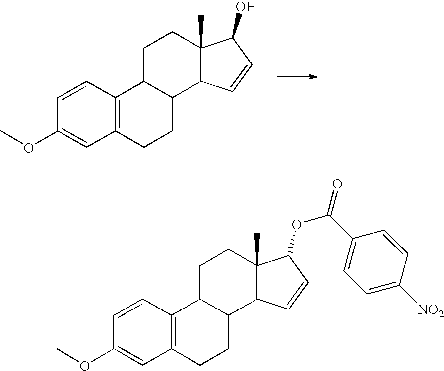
C1=CC2=C(C=C1OC)CCC1C2CCC2(C)C1C=CC2O.C1=CC2=C(C=C1OC)CCC1C2CCC2(C)C1C=CC2OC(=O)C1=CC=C([NO2])C=C1
